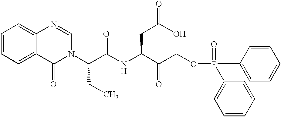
C1=CC=C2C(=C1)N=CN(C(CC)C(=O)NC(CC(=O)O)C(=O)COP(=O)(C1=CC=CC=C1)C1=CC=CC=C1)C2=O
